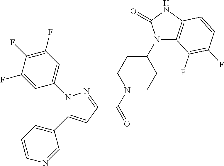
N1(C2=CC(F)=C(F)C(F)=C2)C(C2=CC=CN=C2)=CC(C(=O)N2CCC(N3C4=C(NC3=O)C=CC(F)=C4F)CC2)=N1
